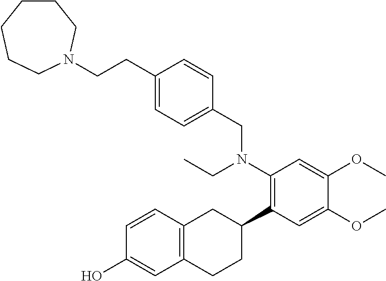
C1(O)=CC2=C(C=C1)CC(C1=C(N(CC3=CC=C(CCN4CCCCCC4)C=C3)CC)C=C(OC)C(OC)=C1)CC2
